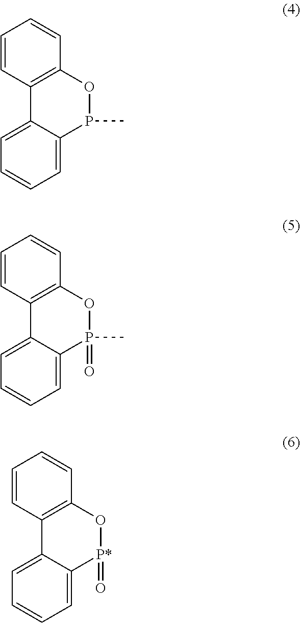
C1=CC2=C(C=C1)OP(C)C1=CC=CC=C21.C1=CC2=C(C=C1)OP(C)(=O)C1=CC=CC=C21.C1=CC2=C(C=C1)O[P*](=O)C1=CC=CC=C21
